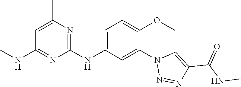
C1(NC2=CC=C(OC)C(N3N=NC(C(NC)=O)=C3)=C2)=NC(C)=CC(NC)=N1
